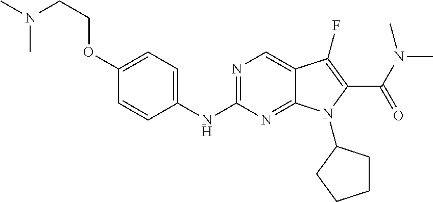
N1=C(NC2=CC=C(OCCN(C)C)C=C2)N=C2C(=C1)C(F)=C(C(N(C)C)=O)N2C1CCCC1
